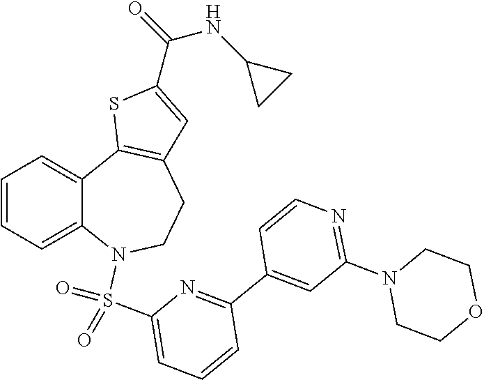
C1=CC=C2C(=C1)C1=C(CCN2S(=O)(=O)C2=CC=CC(C3=CC(N4CCOCC4)=NC=C3)=N2)C=C(C(NC2CC2)=O)S1
